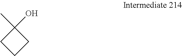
C1(O)(C)CCC1
